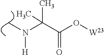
C(C(O[W23])=O)(N([H])C)(C)C
